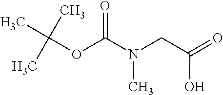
O=C(N(CC(=O)O)C)OC(C)(C)C
